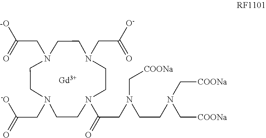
[Gd].C([COONa])N(C[COONa])CCN(CC(N1CCN(CC(=O)[O-])CCN(CC(=O)[-O])CCN(CC([-O])=O)CC1)=O)C[COONa]
